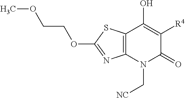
C12=C(N(C[NC])C(=O)C([R4])=C1O)N=C(OCCOC)S2
